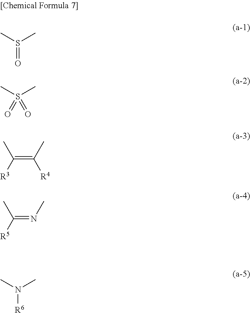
CS(C)=O.CS(C)(=O)=O.C(=C(C)[R4])([R3])C.C(=NC)([R5])C.CN(C)[R6]
